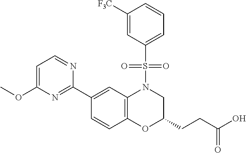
C1(C2=NC(OC)=CC=N2)=CC2=C(C=C1)OC(CCC(O)=O)CN2S(C1=CC=CC([F3C])=C1)(=O)=O
